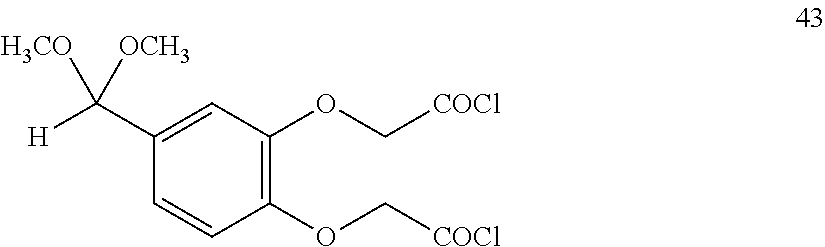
C1(C([H])([H3CO])[OCH3])=CC(OC[COCl])=C(OC[COCl])C=C1
